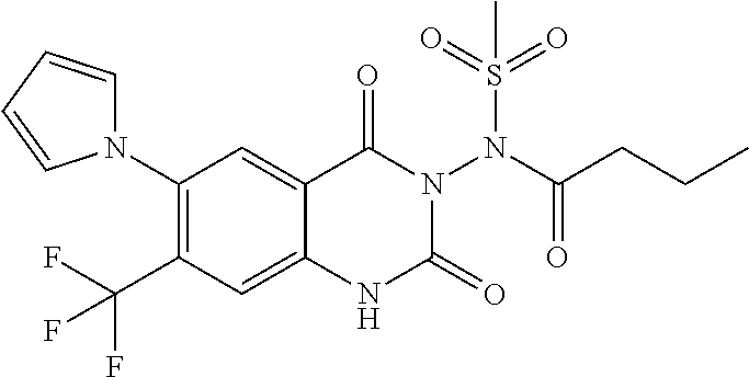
C1(N2C=CC=C2)=C(C(F)(F)F)C=C2C(=C1)C(=O)N(N(C(CCC)=O)S(=O)(=O)C)C(=O)N2
